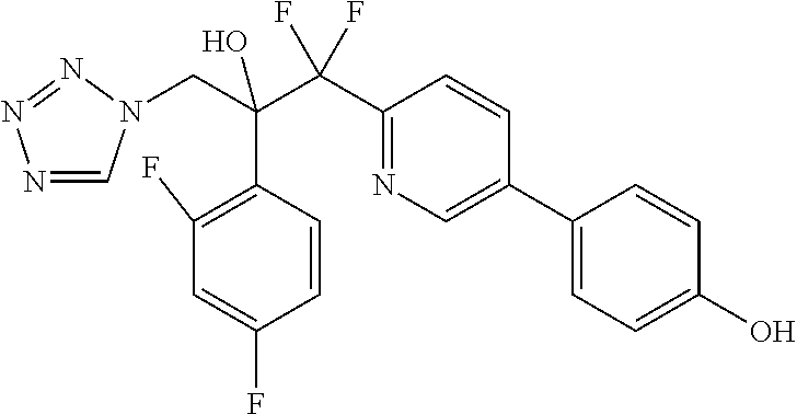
C(C(C(C1=NC=C(C2=CC=C(O)C=C2)C=C1)(F)F)(C1=C(F)C=C(F)C=C1)O)N1C=NN=N1
